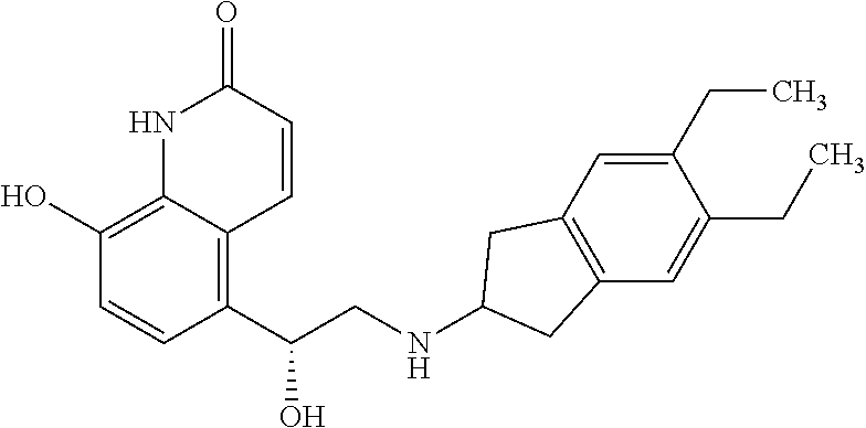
C1(C(CNC2CC3=C(C=C(CC)C(CC)=C3)C2)O)=C2C(=C(O)C=C1)NC(=O)C=C2
